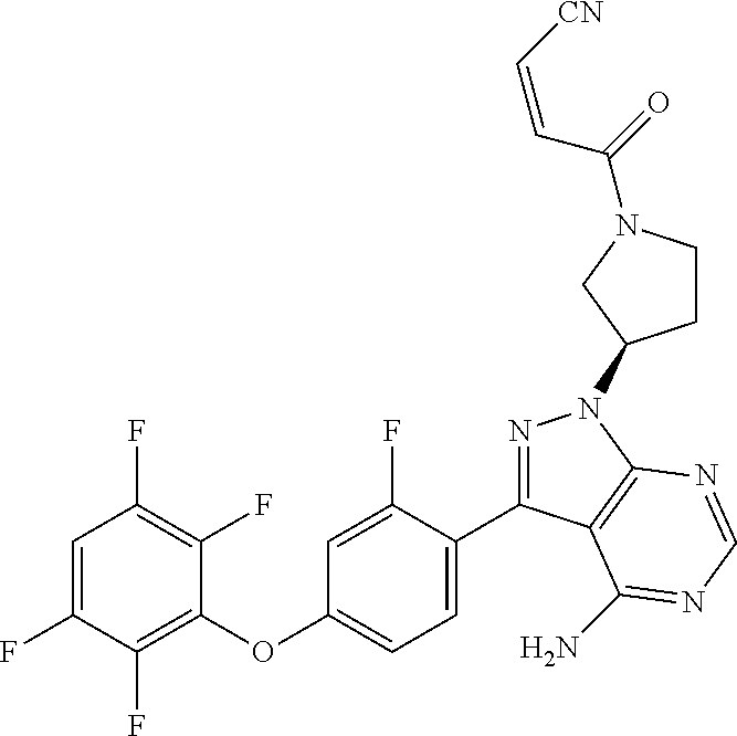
C1(OC2=CC=C(C3=NN(C4CCN(C(=O)C=C[CN])C4)C4=C3C(N)=NC=N4)C(F)=C2)=C(F)C(F)=CC(F)=C1F
